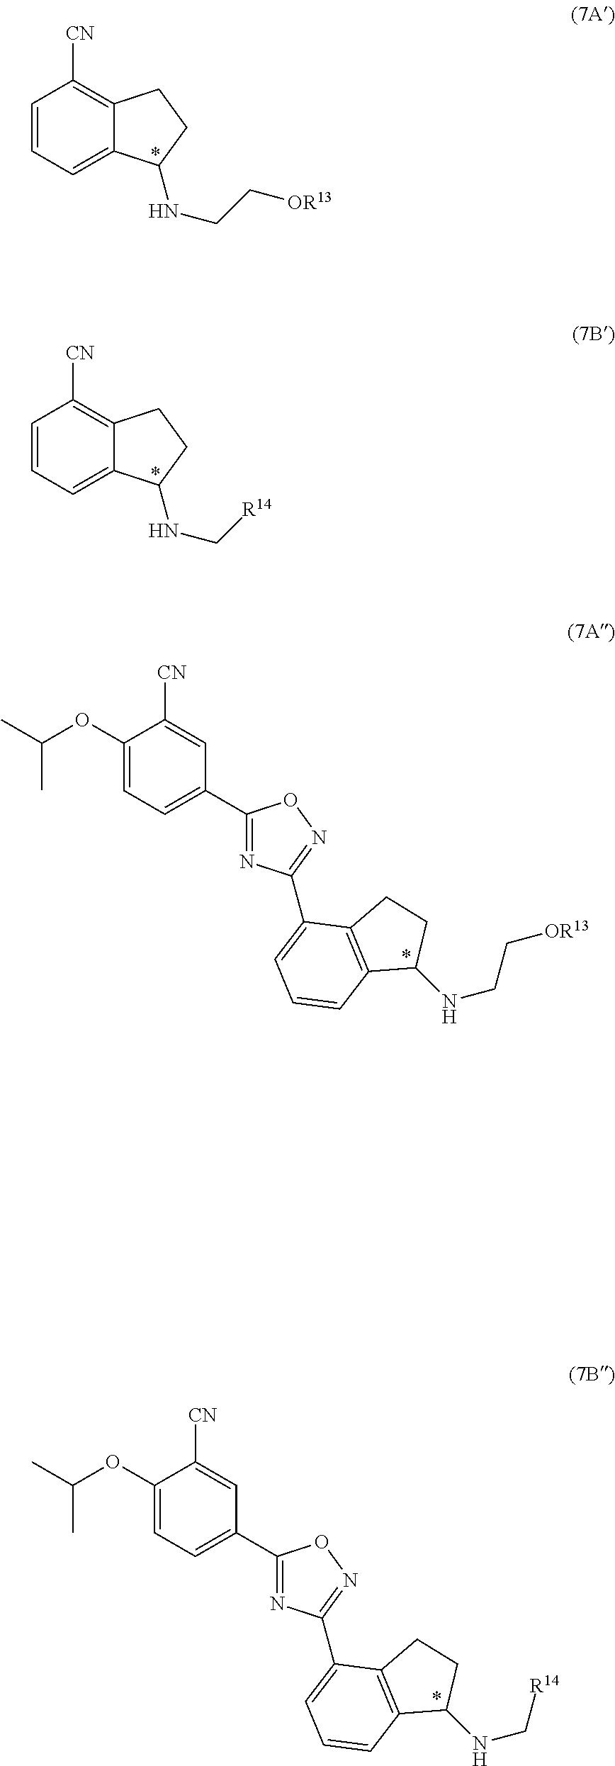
C1=CC=C2C(=C1[CN])CCC2NCC[OR13].C1=CC=C2C(=C1[CN])CCC2NC[R14].CC(OC1=CC=C(C2=NC(C3=CC=CC4=C3CCC4NCC[OR13])=NO2)C=C1[CN])C.CC(OC1=CC=C(C2=NC(C3=CC=CC4=C3CCC4NC[R14])=NO2)C=C1[CN])C
